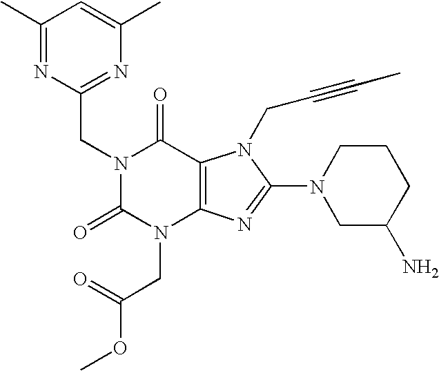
C1(C)=NC(CN2C(=O)N(CC(OC)=O)C3=C(C2=O)N(CC#CC)C(N2CC(N)CCC2)=N3)=NC(C)=C1
